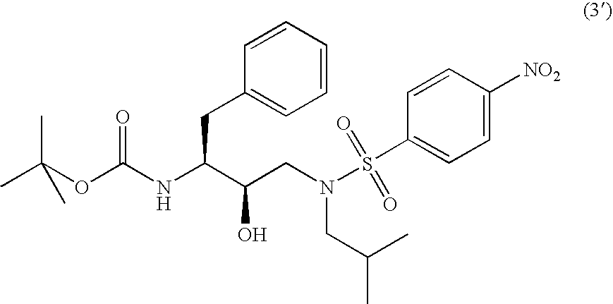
C1(CC(NC(OC(C)(C)C)=O)C(CN(CC(C)C)S(C2=CC=C([NO2])C=C2)(=O)=O)O)=CC=CC=C1
